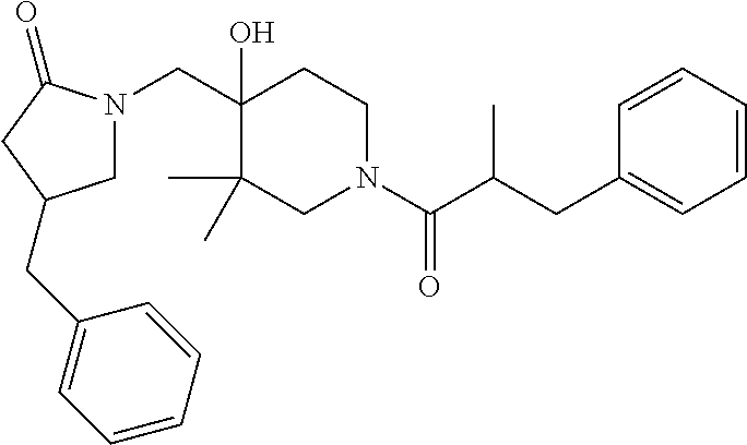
C(C1(O)CCN(C(C(CC2=CC=CC=C2)C)=O)CC1(C)C)N1CC(CC2=CC=CC=C2)CC1=O
